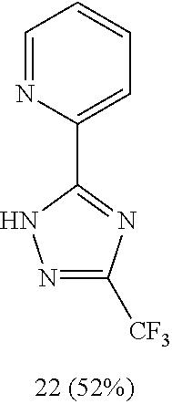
C1=NC(C2=NC([CF3])=NN2)=CC=C1
